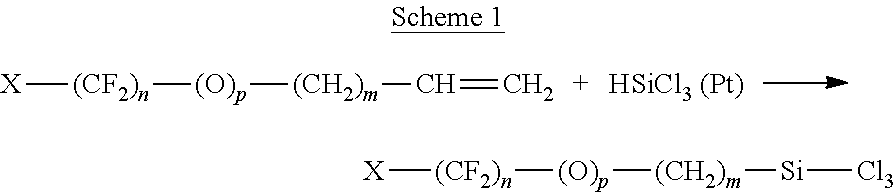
[X][(CF2)n][(O)p][(CH2)m]C=C.[X][(CF2)n][(O)p][(CH2)m][Si][Cl3]
